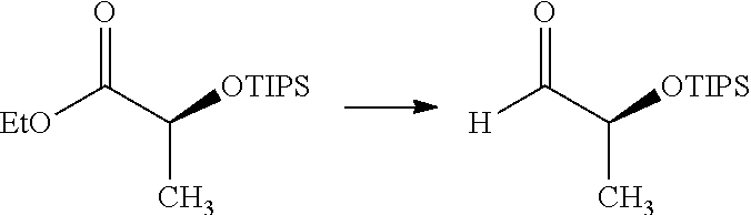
O=C(C([OTIPS])C)[EtO].O=C(C([OTIPS])C)[H]
